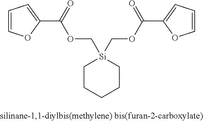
[Si]1(COC(C2=CC=CO2)=O)(COC(C2=CC=CO2)=O)CCCCC1
